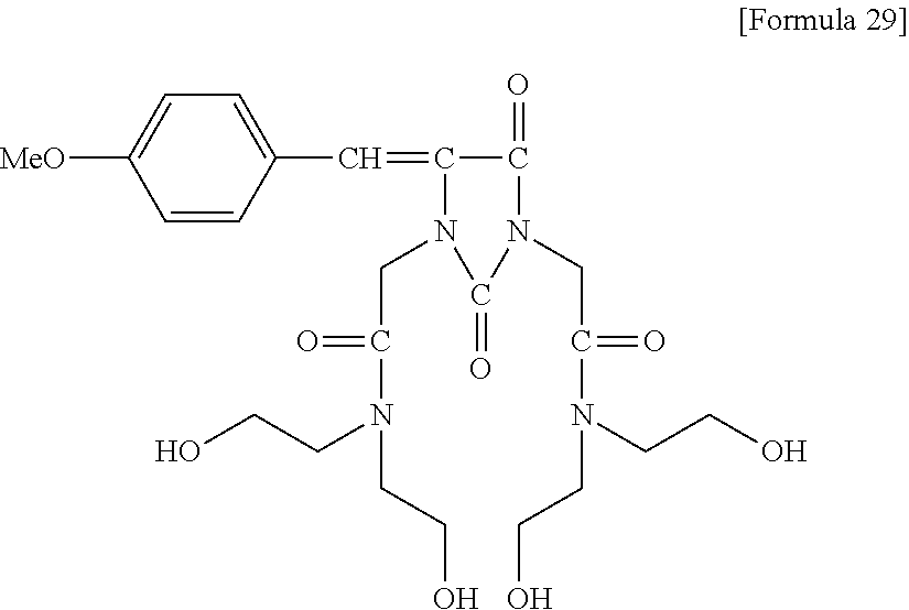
C1=CC(C=C2C(=O)N(CC(N(CCO)CCO)=O)C(=O)N2CC(N(CCO)CCO)=O)=CC=C1[MeO]
